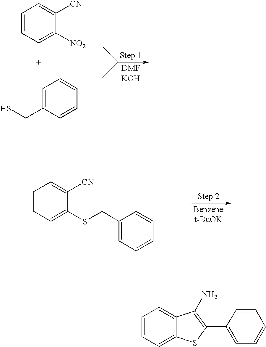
C1=CC=C([NO2])C([CN])=C1.C1=C(CS)C=CC=C1.C1=CC=C(SCC2=CC=CC=C2)C([CN])=C1.C1=CC=C2C(=C1)C(N)=C(C1=CC=CC=C1)S2
